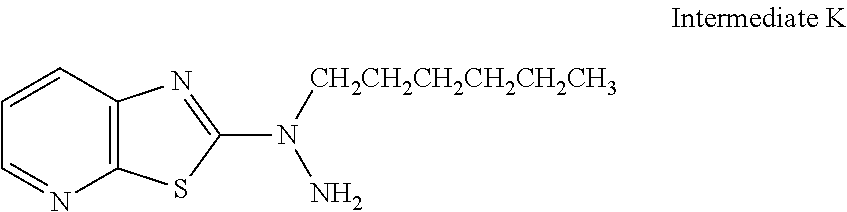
C1=CC2=C(N=C1)SC(N([CH2CH2CH2CH2CH2CH3])N)=N2
